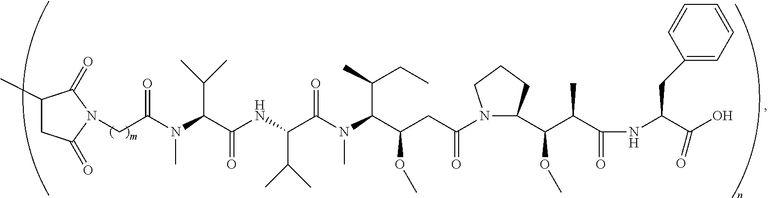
C1(C)CC(=O)N(CC(N(C(C(NC(C(N(C(C(CC(=O)N2C(C(C(C(NC(C(O)=O)CC3=CC=CC=C3)=O)C)OC)CCC2)OC)C(C)CC)C)=O)C(C)C)=O)C(C)C)C)=O)C1=O
